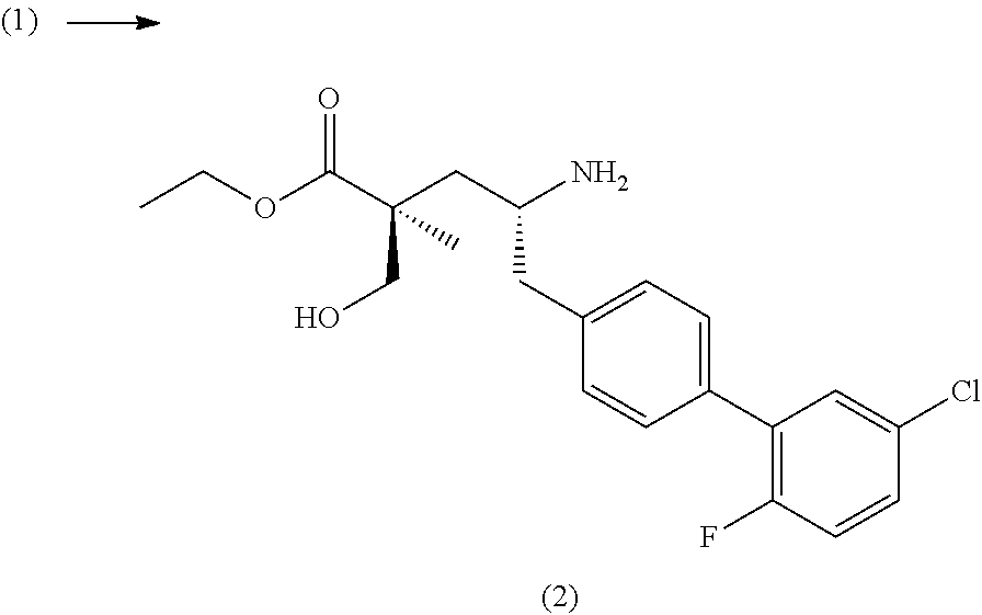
CCOC(C(CC(N)CC1=CC=C(C2=C(F)C=CC(Cl)=C2)C=C1)(CO)C)=O
